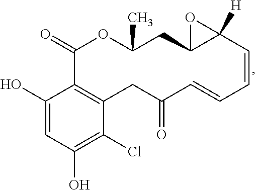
C1(O)=CC(O)=C(Cl)C2=C1C(=O)OC(C)CC1C([H])(C=CC=CC(=O)C2)O1
